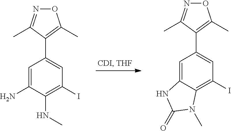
C1=C(N)C(NC)=C(I)C=C1C1=C(C)ON=C1C.C1=C2C(=C(I)C=C1C1=C(C)ON=C1C)N(C)C(=O)N2
